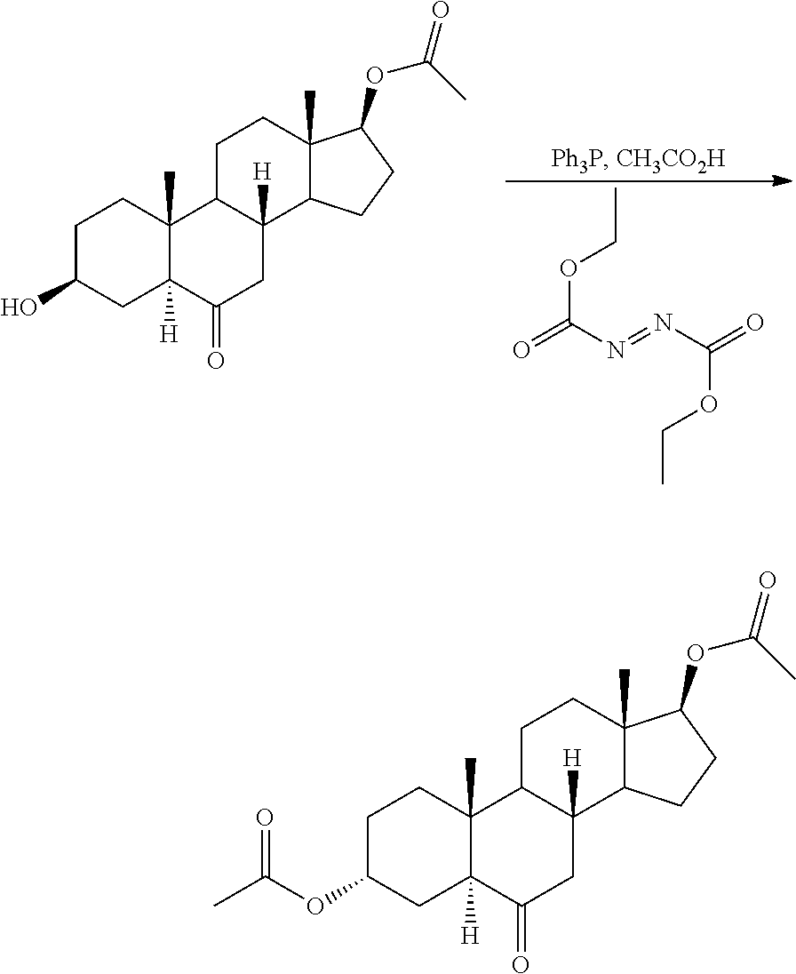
CCOC(=O)N=NC(=O)OCC.C1C(O)CC2([H])C(C)(C1)C1C([H])(CC2=O)C2C(C)(CC1)C(OC(C)=O)CC2.C1C(OC(C)=O)CC2([H])C(C)(C1)C1C([H])(CC2=O)C2C(C)(CC1)C(OC(C)=O)CC2
